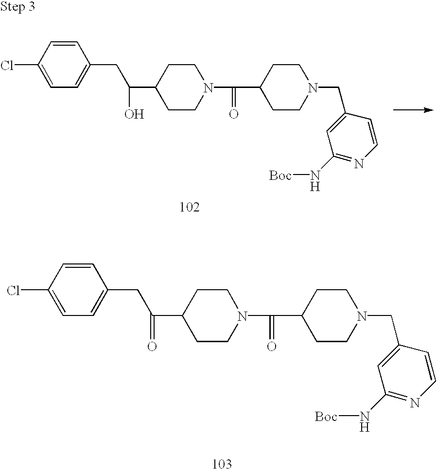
C1(Cl)=CC=C(CC(C2CCN(C(=O)C3CCN(CC4=CC(N[Boc])=NC=C4)CC3)CC2)O)C=C1.C1(Cl)=CC=C(CC(C2CCN(C(=O)C3CCN(CC4=CC(N[Boc])=NC=C4)CC3)CC2)=O)C=C1
